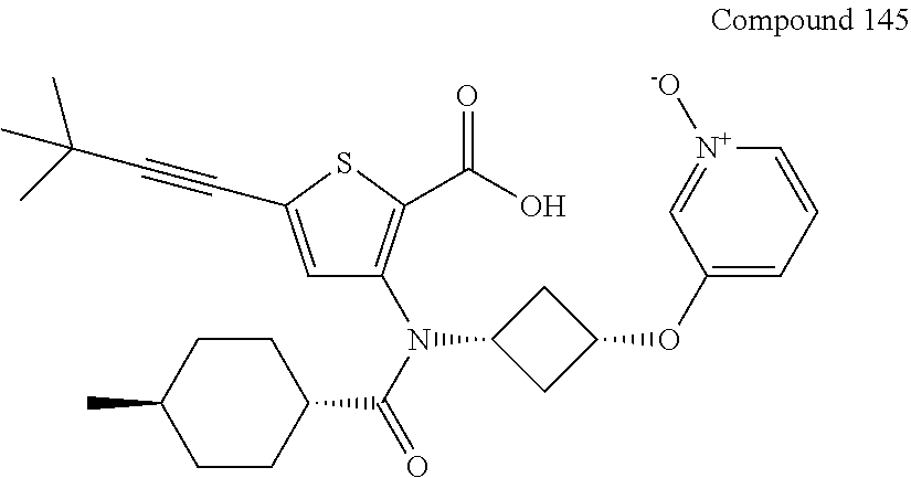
C1(N(C(C2CCC(C)CC2)=O)C2=C(C(=O)O)SC(C#CC(C)(C)C)=C2)CC(OC2=CC=C[N+]([-O])=C2)C1
